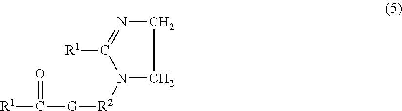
C1N=C([R1])N([R2][G]C(=O)[R1])C1
